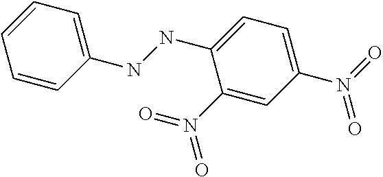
C1=CC(NNC2=CC=C(N(=O)=O)C=C2N(=O)=O)=CC=C1
